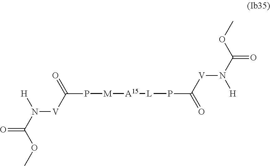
COC(N([H])[V]C(P[M][A15][L]PC(=O)[V]N([H])C(OC)=O)=O)=O
